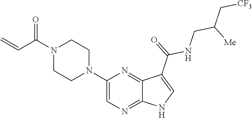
N1(C(C=C)=O)CCN(C2=CN=C3C(=N2)C(C(=O)NCC(C[CF3])[Me])=CN3)CC1
